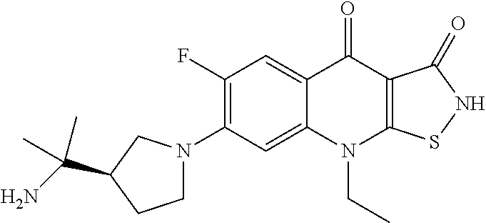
C12=CC(N3CCC(C(N)(C)C)C3)=C(F)C=C1C(=O)C1=C(N2CC)SNC1=O
